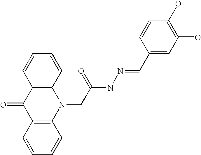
C12=C(C=CC=C1)C(=O)C1=C(N2CC(NN=CC2=CC(O)=C(O)C=C2)=O)C=CC=C1
